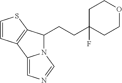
N12C(=CN=C1)C1=C(SC=C1)C2CCC1(F)CCOCC1
